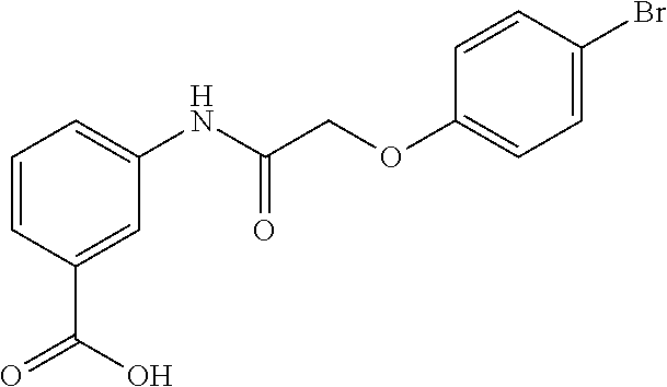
C1=CC(C(=O)O)=CC(NC(COC2=CC=C(Br)C=C2)=O)=C1
